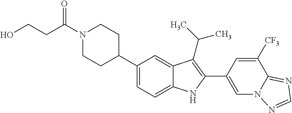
C(N1CCC(C2=CC=C3C(=C2)C(C(C)C)=C(C2=CN4C(=NC=N4)C([CF3])=C2)N3)CC1)(CCO)=O
